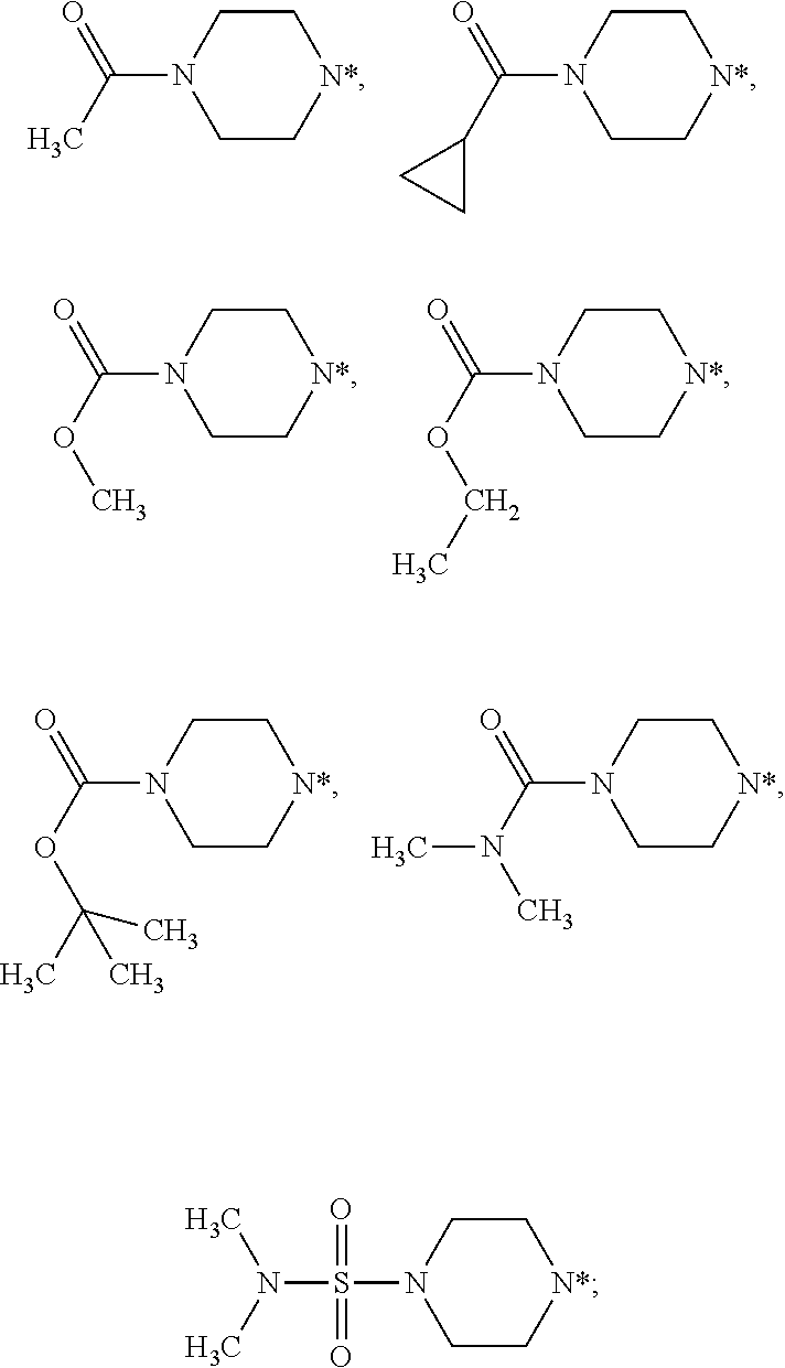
C1C[N*]CCN1C(=O)C.C1C[N*]CCN1C(=O)C1CC1.C1C[N*]CCN1C(=O)OC.C1C[N*]CCN1C(=O)OCC.C1C[N*]CCN1C(=O)OC(C)(C)C.C1C[N*]CCN1C(=O)N(C)C.C1C[N*]CCN1S(=O)(=O)N(C)C
